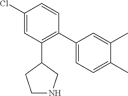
C1(Cl)=CC(C2CCNC2)=C(C2=CC=C(C)C(C)=C2)C=C1
